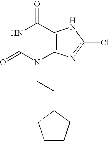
N1C(=O)N(CCC2CCCC2)C2=C(C1=O)NC(Cl)=N2
